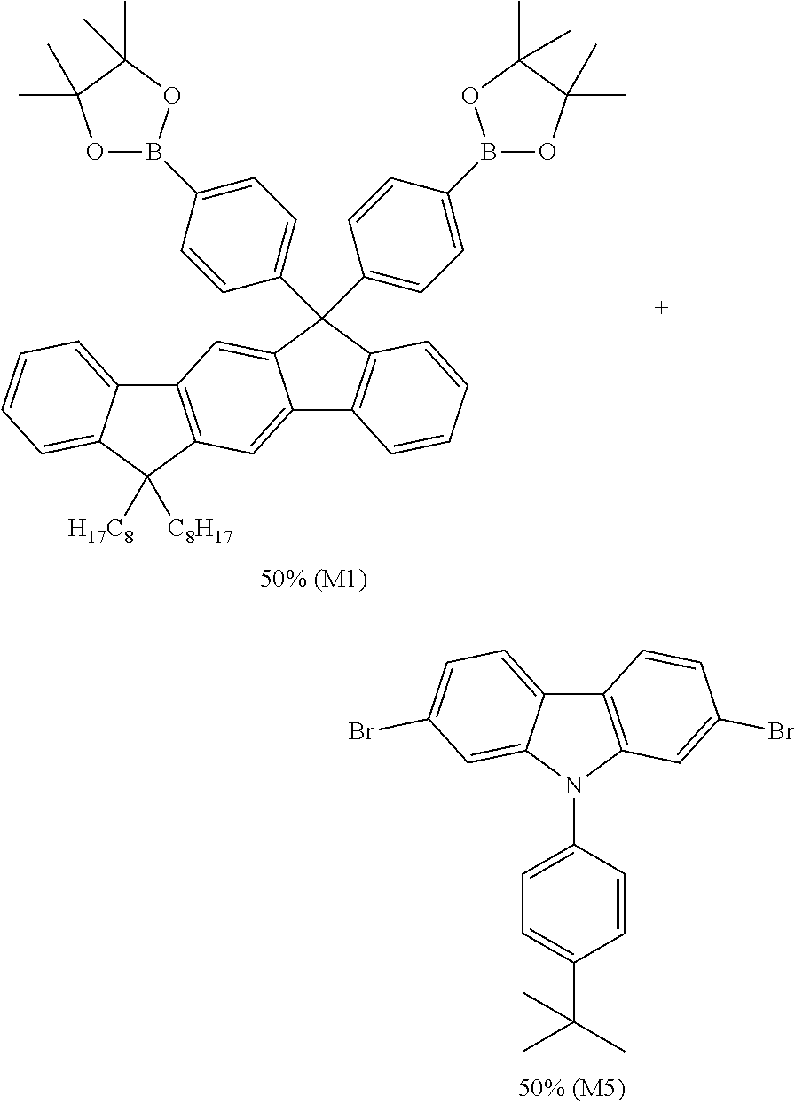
C12=C(N(C3=CC=C(C(C)(C)C)C=C3)C3=CC(Br)=CC=C13)C=C(Br)C=C2.C12=C(C([H17C8])([C8H17])C3=CC=CC=C13)C=C1C(=C2)C(C2=CC=C(B3OC(C)(C)C(C)(C)O3)C=C2)(C2=CC=C(B3OC(C)(C)C(C)(C)O3)C=C2)C2=C1C=CC=C2
